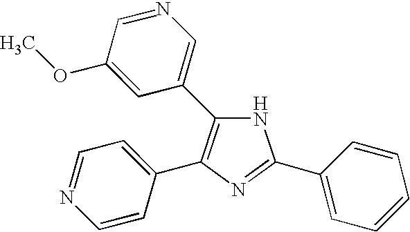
N1C(C2=CN=CC(OC)=C2)=C(C2=CC=NC=C2)N=C1C1=CC=CC=C1
